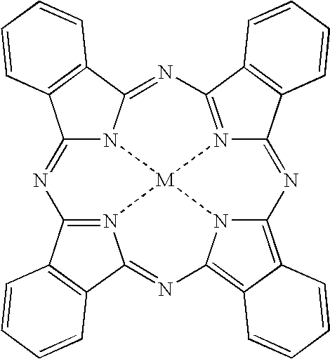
[M]123N4C5=NC6=N1C(=NC1=C7C(=C(N21)N=C1N3=C(N=C4C2=C5C=CC=C2)C2=C1C=CC=C2)C=CC=C7)C1=C6C=CC=C1
